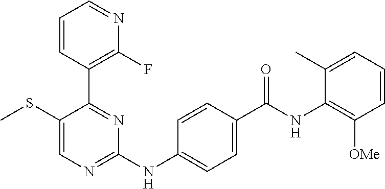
C1=CC(C2=NC(NC3=CC=C(C(NC4=C([OMe])C=CC=C4C)=O)C=C3)=NC=C2SC)=C(F)N=C1
